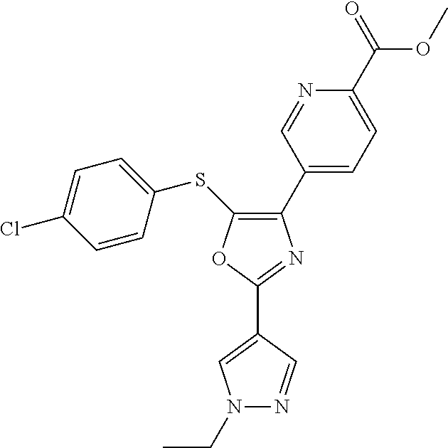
C1(C2=CC=C(C(=O)OC)N=C2)=C(SC2=CC=C(Cl)C=C2)OC(C2=CN(CC)N=C2)=N1
